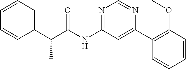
C(NC1=NC=NC(C2=C(OC)C=CC=C2)=C1)(=O)C(C1=CC=CC=C1)C
